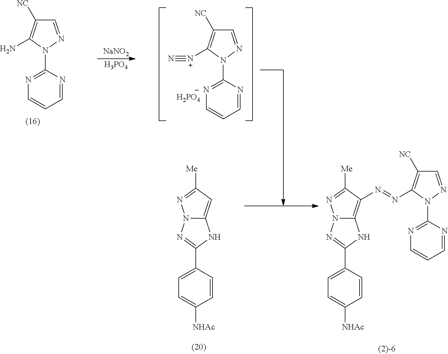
N12C(=CC([Me])=N1)NC(C1=CC=C([NHAc])C=C1)=N2.N12C(=C(N=NC3=C([NC])C=NN3C3=NC=CC=N3)C([Me])=N1)NC(C1=CC=C([NHAc])C=C1)=N2.C1=NN(C2=NC=CC=N2)C([N+]#N)=C1[NC].[H2PO4].C1=NN(C2=NC=CC=N2)C(N)=C1[NC].[NaNO2].[H3PO4]
